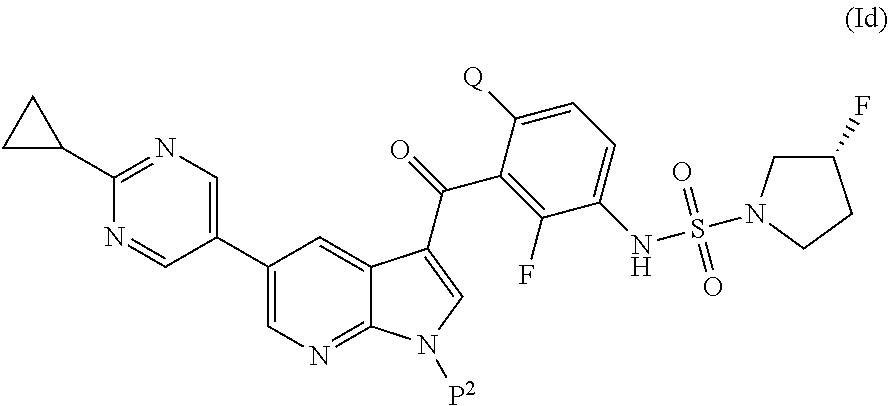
C1(F)CN(S(=O)(=O)NC2=CC=C([Q])C(C(=O)C3=CN([P2])C4=NC=C(C5=CN=C(C6CC6)N=C5)C=C43)=C2F)CC1
